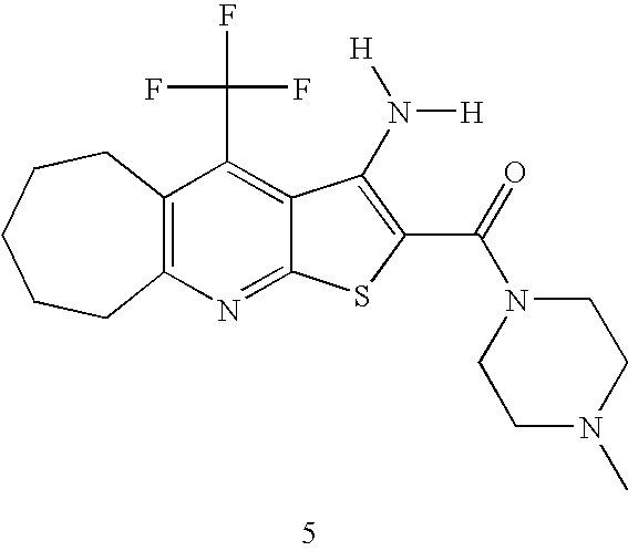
C12=C(N=C3C(=C1C(F)(F)F)C(N([H])[H])=C(C(=O)N1CCN(C)CC1)S3)CCCCC2
